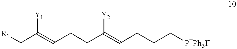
C(=CCCC(=CCCC[P+Ph3I-])[Y2])(C[R1])[Y1]
